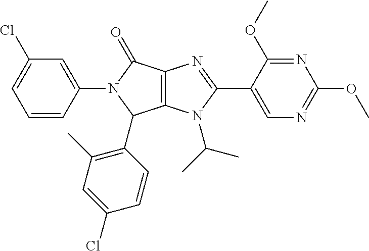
C1=CC(N2C(C3=C(C)C=C(Cl)C=C3)C3=C(C2=O)N=C(C2=CN=C(OC)N=C2OC)N3C(C)C)=CC(Cl)=C1
